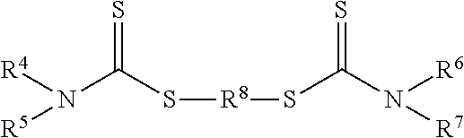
S=C(S[R8]SC(=S)N([R7])[R6])N([R5])[R4]
